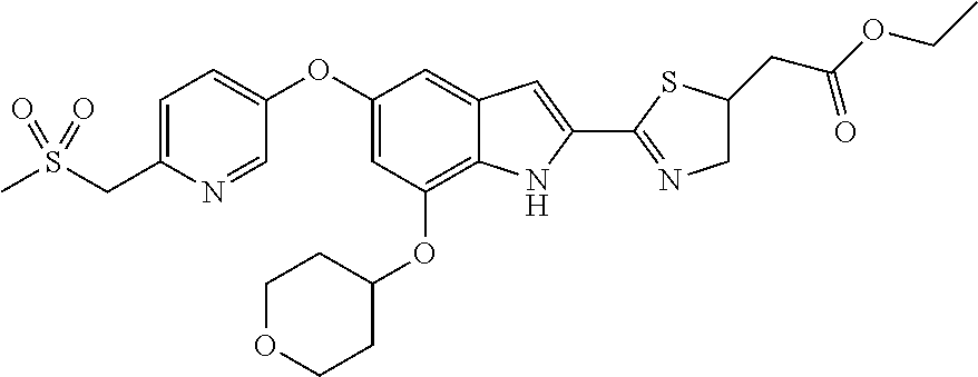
C1=C(CS(C)(=O)=O)N=CC(OC2=CC(OC3CCOCC3)=C3C(=C2)C=C(C2=NCC(CC(OCC)=O)S2)N3)=C1
